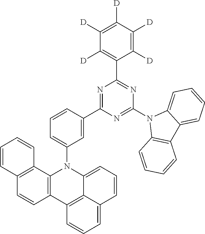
C1=CC=C(N2C3=C(C4=C5C2=CC=CC5=CC=C4)C=CC2=C3C=CC=C2)C=C1C1=NC(C2=C([D])C([D])=C([D])C([D])=C2[D])=NC(N2C3=C(C4=CC=CC=C24)C=CC=C3)=N1
